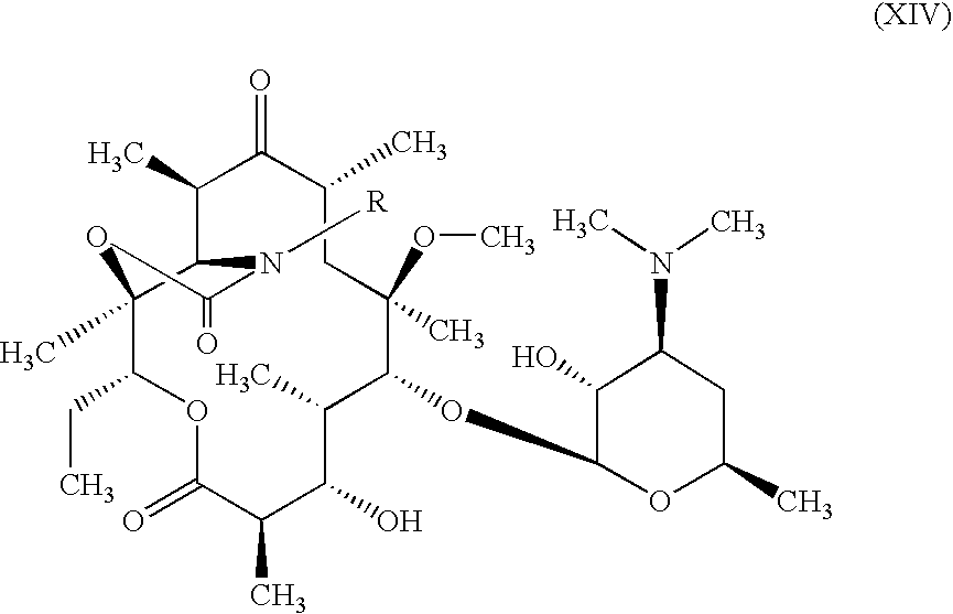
C12(C)C(C(C)C(=O)C(C)CC(C)(OC)C(OC3OC(C)CC(N(C)C)C3O)C(C)C(O)C(C)C(=O)OC1CC)N([R])C(=O)O2
